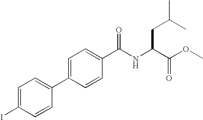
C1=C(I)C=CC(C2=CC=C(C(NC(C(OC)=O)CC(C)C)=O)C=C2)=C1
